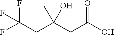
C(C(CC(O)=O)(C)O)C(F)(F)F
